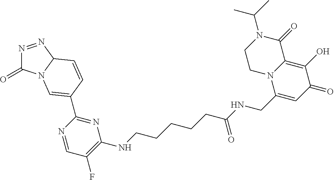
N1=NC2N(C1=O)C=C(C1=NC(NCCCCCC(NCC3=CC(=O)C(O)=C4N3CCN(C(C)C)C4=O)=O)=C(F)C=N1)C=C2
